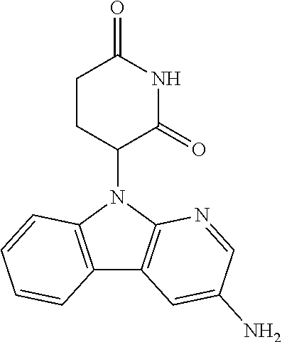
N1(C2CCC(=O)NC2=O)C2=C(C3=C1C=CC=C3)C=C(N)C=N2
